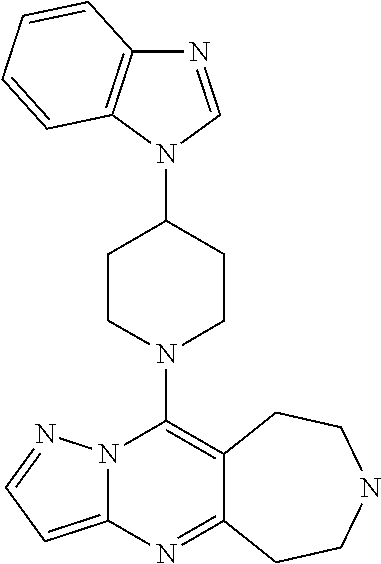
N12C(=CC=N1)N=C1C(=C2N2CCC(N3C=NC4=C3C=CC=C4)CC2)CCNCC1
